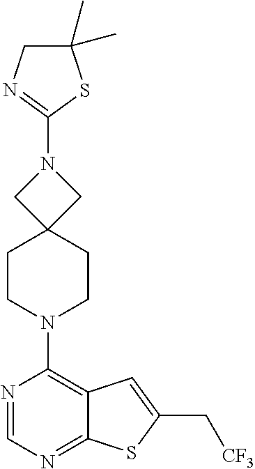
C12=NC=NC(N3CCC4(CC3)CN(C3=NCC(C)(C)S3)C4)=C1C=C(C[CF3])S2
